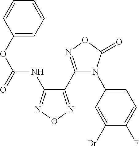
C1=CC=C(OC(NC2=NON=C2C2=NOC(=O)N2C2=CC=C(F)C(Br)=C2)=O)C=C1
